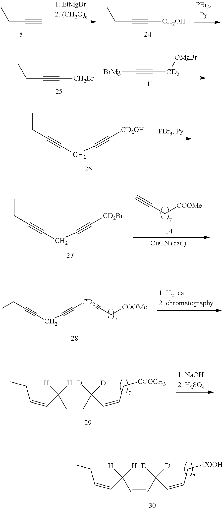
CCC#C.CCC#C[CH2OH].CCC#C[CH2Br].[BrMg]C#C[CD2][OMgBr].CCC#CCC#C[CD2OH].CCC#CCC#C[CD2Br].[COOMe]CC#C.[COOMe]CC#[CD2]C#CCC#CCC.C(=CC(C=CC[COOCH3])([D])[D])C(C=CCC)([H])[H].C(=CC(C=CC[COOH])([D])[D])C(C=CCC)([H])[H]
